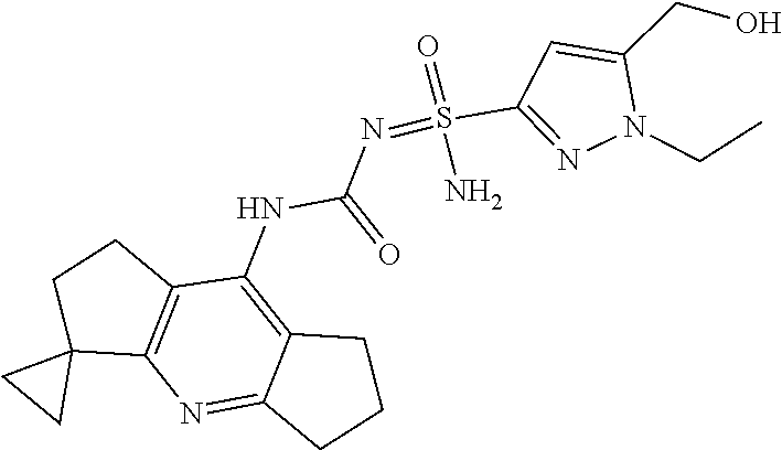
N1(CC)N=C(S(=NC(NC2=C3C(=NC4=C2CCC42CC2)CCC3)=O)(N)=O)C=C1CO
